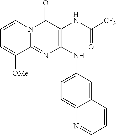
C12=NC(NC3=CC=C4C(=C3)C=CC=N4)=C(NC([CF3])=O)C(=O)N1C=CC=C2[OMe]
